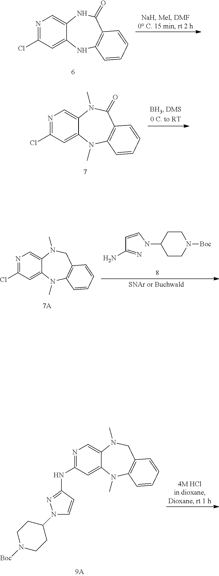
N1=C(Cl)C=C2C(=C1)NC(=O)C1=C(N2)C=CC=C1.N1=C(Cl)C=C2C(=C1)N(C)C(=O)C1=C(N2C)C=CC=C1.C(C(=N)N)=CNC1CCN([Boc])CC1.N1=C(Cl)C=C2C(=C1)N(C)CC1=C(N2C)C=CC=C1.N1=C(NC2=NN(C3CCN([Boc])CC3)C=C2)C=C2C(=C1)N(C)CC1=C(N2C)C=CC=C1
